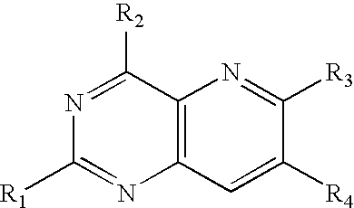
C12=C(C([R2])=NC([R1])=N1)N=C([R3])C([R4])=C2
